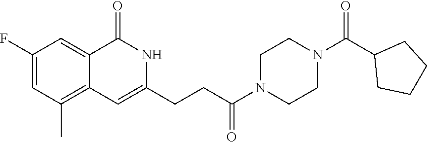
C1CN(C(CCC2=CC3=C(C)C=C(F)C=C3C(=O)N2)=O)CCN1C(C1CCCC1)=O
